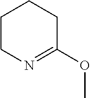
C1CN=C(OC)CC1
